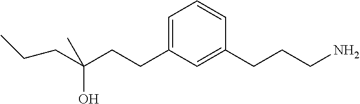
C(CCC1=CC=CC(CCCN)=C1)(CCC)(O)C
